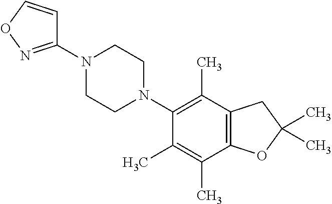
C1(N2CCN(C3=C(C)C4=C(C(C)=C3C)OC(C)(C)C4)CC2)=NOC=C1
